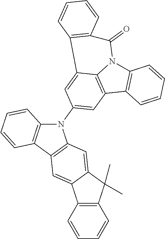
C12=C(C3=C4N1C(=O)C1=C(C4=CC(N4C5=C(C6=C4C=C4C(=C6)C6=C(C4(C)C)C=CC=C6)C=CC=C5)=C3)C=CC=C1)C=CC=C2
